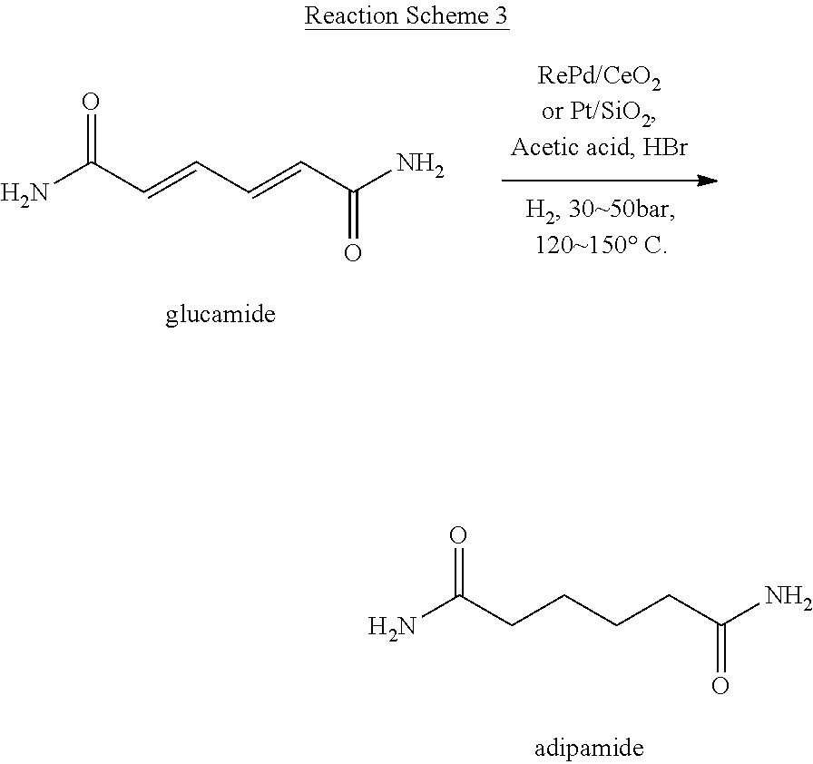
NC(CCCCC(N)=O)=O.NC(C=CC=CC(N)=O)=O
